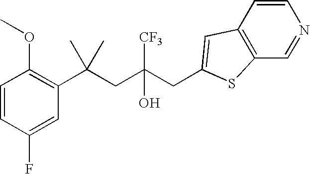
C1=CC(F)=CC(C(CC(CC2=CC3=C(C=NC=C3)S2)([CF3])O)(C)C)=C1OC
